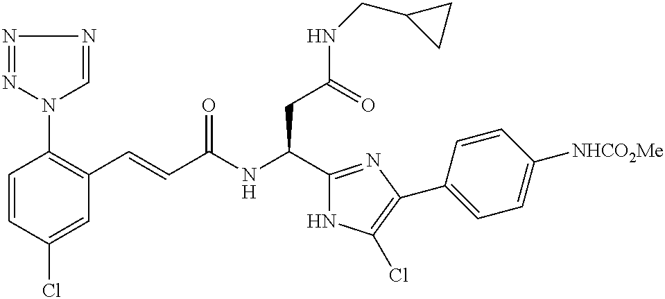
C1=CC(Cl)=CC(C=CC(NC(C2=NC(C3=CC=C([NHCO2Me])C=C3)=C(Cl)N2)CC(NCC2CC2)=O)=O)=C1N1N=NN=C1
